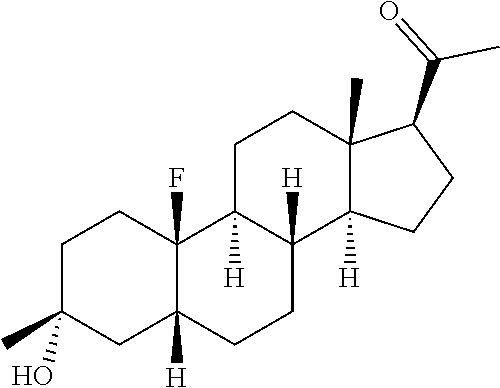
C1C2([H])C(F)(CCC1(C)O)C1([H])CCC3(C)C(C(=O)C)CCC3([H])C1([H])CC2
